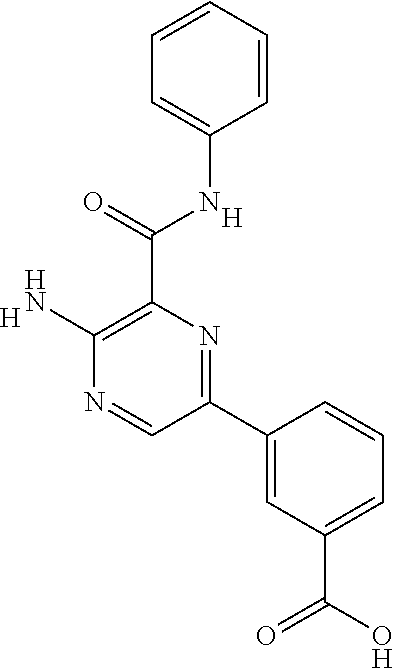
C1=C(NC(C2=C(N)N=CC(C3=CC(C(O)=O)=CC=C3)=N2)=O)C=CC=C1.[H].[H]
